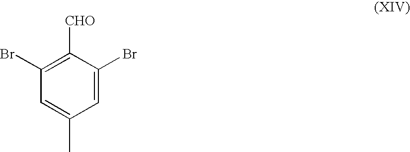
C1(Br)=C([CHO])C(Br)=CC(C)=C1
